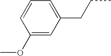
C1(OC)=CC(CCC)=CC=C1
